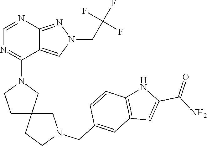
C12=NN(CC(F)(F)F)C=C1C(N1CCC3(C1)CCN(CC1=CC4=C(C=C1)NC(C(=O)N)=C4)C3)=NC=N2
